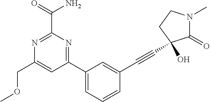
C1(COC)=CC(C2=CC=CC(C#CC3(O)C(=O)N(C)CC3)=C2)=NC(C(=O)N)=N1
